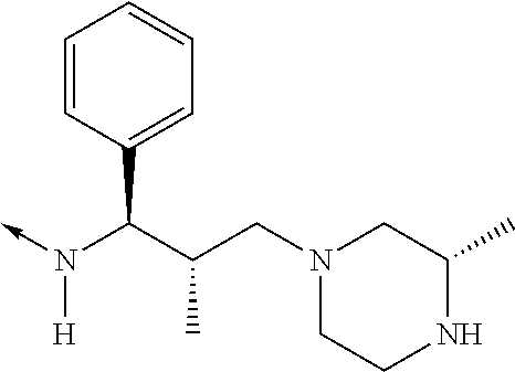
C(N(->C)[H])(C1=CC=CC=C1)C(CN1CCNC(C)C1)C
